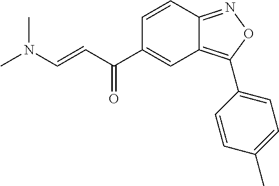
CN(C=CC(C1=CC2=C(C3=CC=C(C)C=C3)ON=C2C=C1)=O)C
